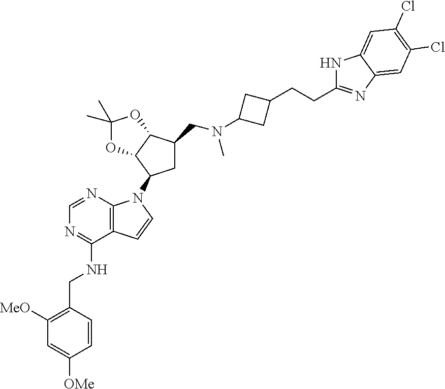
C1([MeO])=C(CNC2=NC=NC3=C2C=CN3C2CC(CN(C)C3CC(CCC4=NC5=CC(Cl)=C(Cl)C=C5N4)C3)C3C2OC(C)(C)O3)C=CC([OMe])=C1
